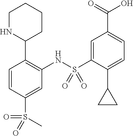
C1=CC(S(=O)(=O)C)=CC(NS(C2=CC(C(=O)O)=CC=C2C2CC2)(=O)=O)=C1C1CCCCN1
